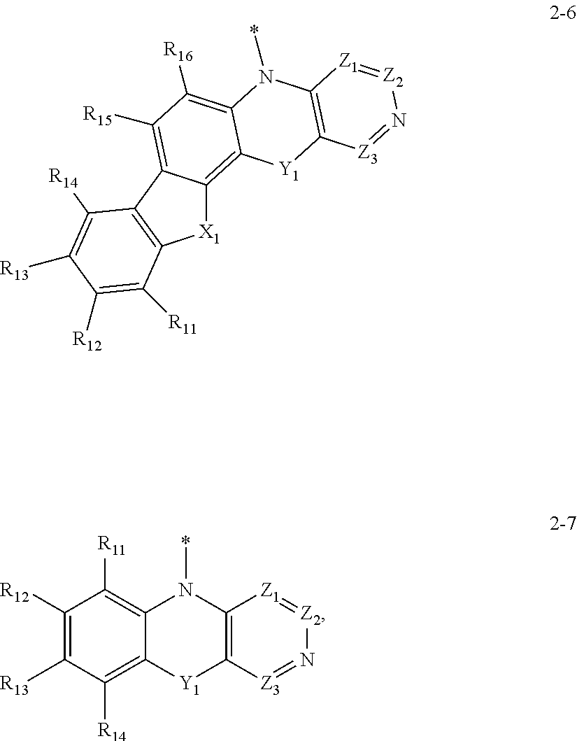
[X1]1C2=C3C(=C([R16])C([R15])=C2C2=C1C([R11])=C([R12])C([R13])=C2[R14])N(*)C1=C([Y1]3)[Z3]=N[Z2]=[Z1]1.C1([R12])=C([R13])C([R14])=C2C(=C1[R11])N(*)C1=C([Y1]2)[Z3]=N[Z2]=[Z1]1
